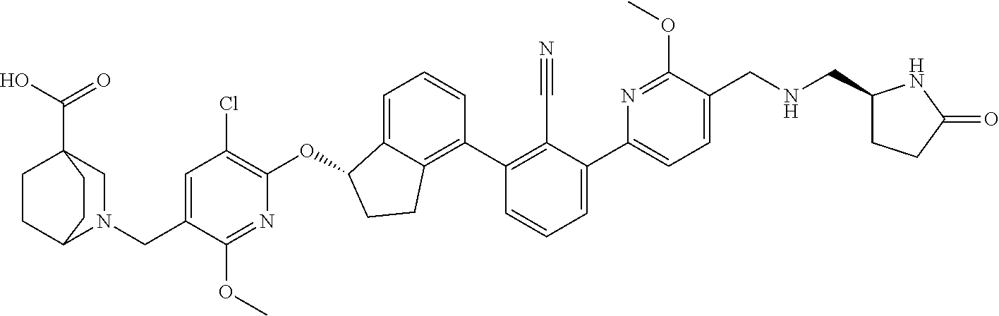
C(C1=CC(Cl)=C(OC2C3=CC=CC(C4=C(C#N)C(C5=CC=C(CNCC6CCC(=O)N6)C(OC)=N5)=CC=C4)=C3CC2)N=C1OC)N1C2CCC(C(O)=O)(C1)CC2
